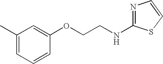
C1(C)=CC=CC(OCCNC2=NC=CS2)=C1
